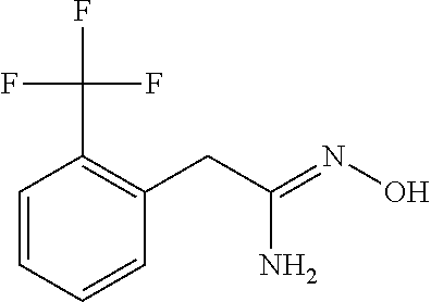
NC(=NO)CC1=C(C(F)(F)F)C=CC=C1
